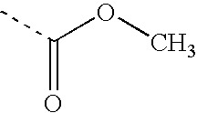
C(=O)(C)OC
